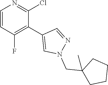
C1=CC(F)=C(C2=CN(CC3(C)CCCC3)N=C2)C(Cl)=N1
